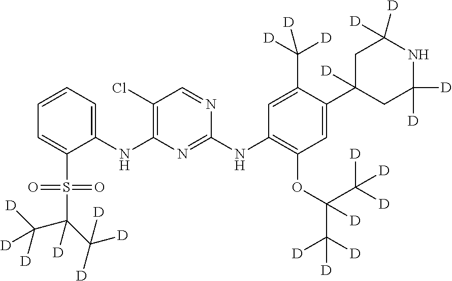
C1=CC=C(S(C(C([D])([D])[D])(C([D])([D])[D])[D])(=O)=O)C(NC2=C(Cl)C=NC(NC3=C(OC(C([D])([D])[D])(C([D])([D])[D])[D])C=C(C4([D])CC([D])([D])NC([D])([D])C4)C(C([D])([D])[D])=C3)=N2)=C1
